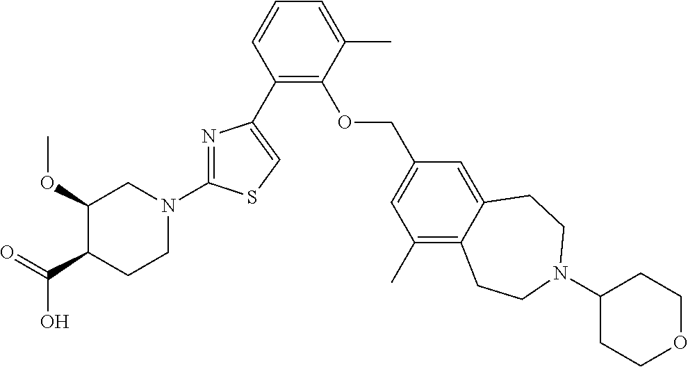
C1(C2=CSC(N3CC(OC)C(C(=O)O)CC3)=N2)=C(OCC2=CC(C)=C3C(=C2)CCN(C2CCOCC2)CC3)C(C)=CC=C1
